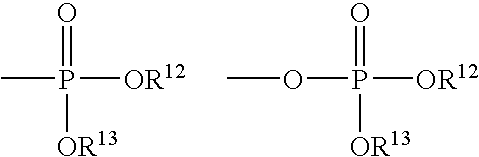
CP([OR12])([OR13])=O.O(P([OR12])([OR13])=O)C
